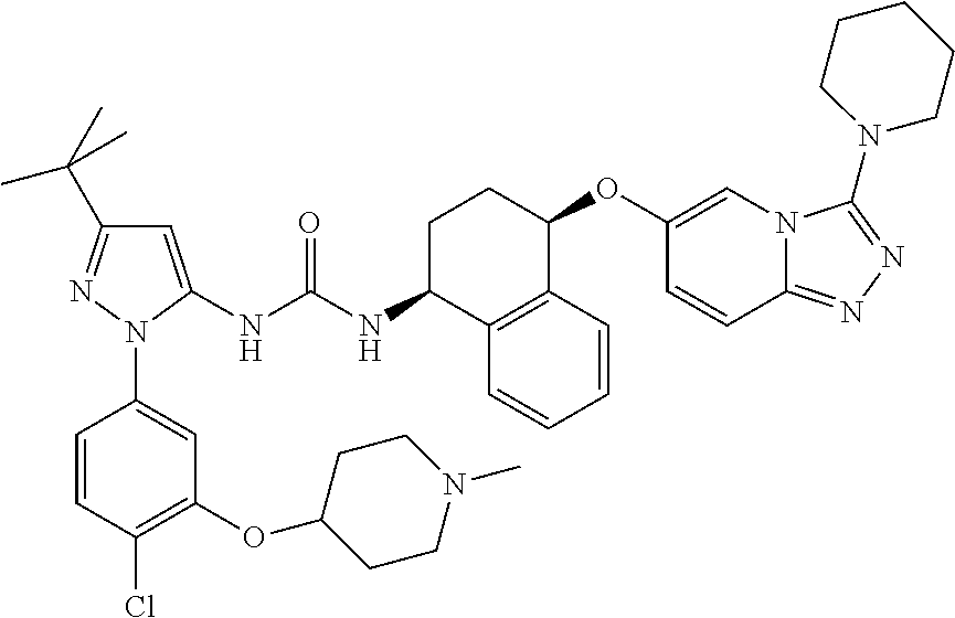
C1=C(NC(NC2C3=C(C(OC4=CN5C(=NN=C5N5CCCCC5)C=C4)CC2)C=CC=C3)=O)N(C2=CC(OC3CCN(C)CC3)=C(Cl)C=C2)N=C1C(C)(C)C
